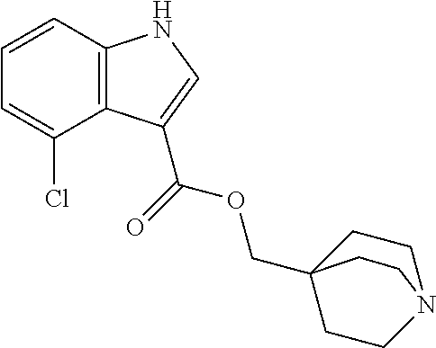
C1=CC2=C(C(Cl)=C1)C(C(=O)OCC13CCN(CC1)CC3)=CN2
